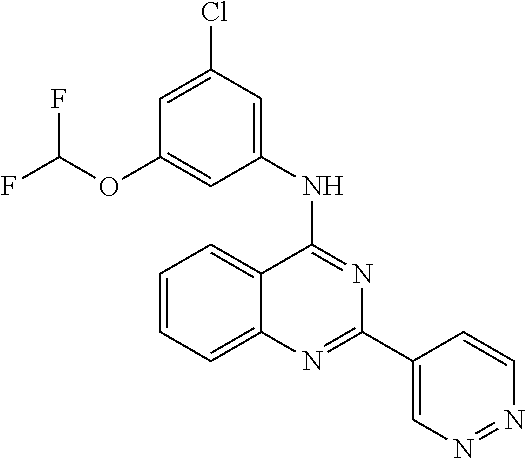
C1=CC=C2C(=C1)C(NC1=CC(Cl)=CC(OC(F)F)=C1)=NC(C1=CN=NC=C1)=N2
